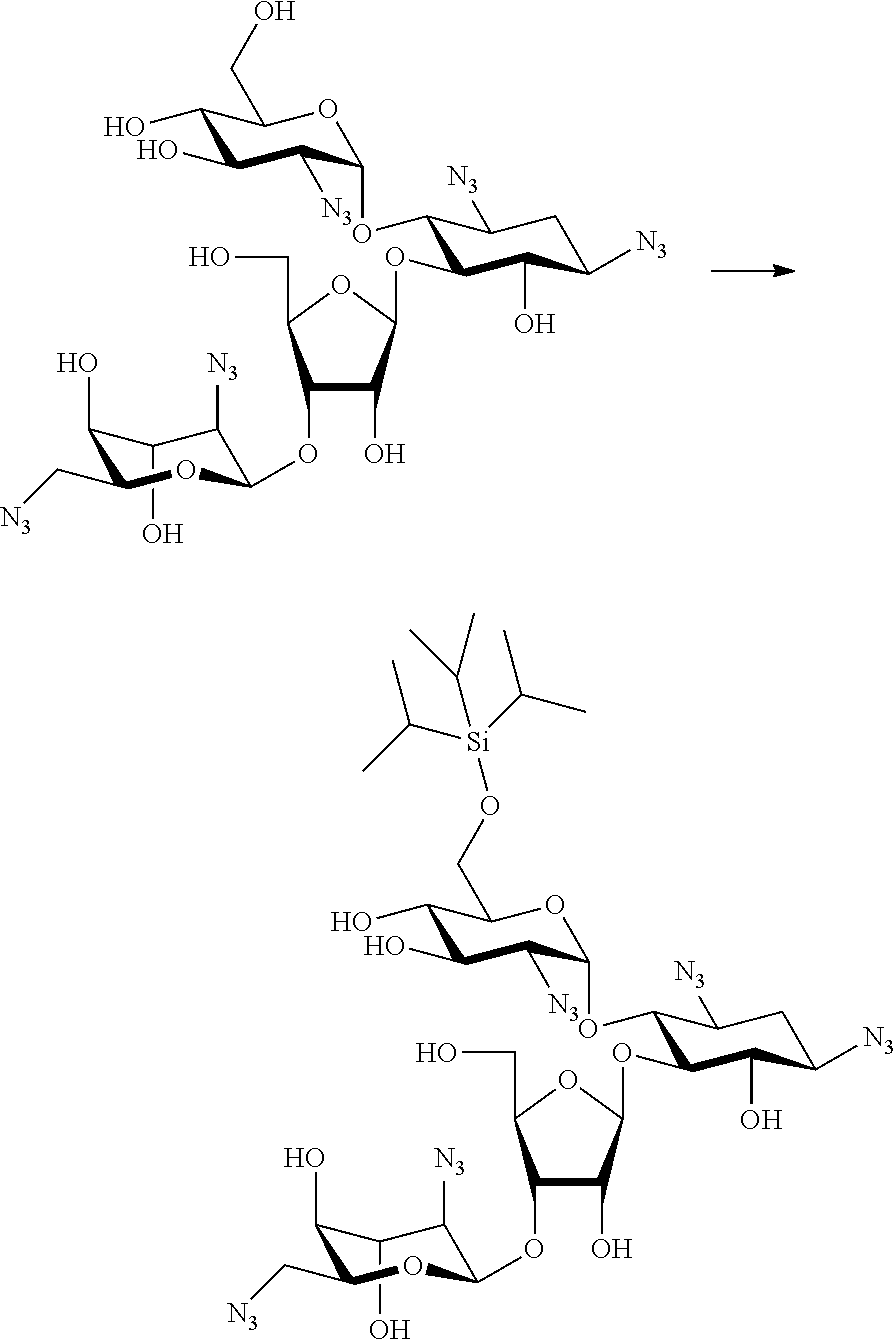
OC1C(O)C(C[N3])OC(OC2C(O)C(OC3C(OC4C([N3])C(O)C(O)C(CO[Si](C(C)C)(C(C)C)C(C)C)O4)C([N3])CC([N3])C3O)OC2CO)C1[N3].OC1C(O)C(C[N3])OC(OC2C(O)C(OC3C(OC4C([N3])C(O)C(O)C(CO)O4)C([N3])CC([N3])C3O)OC2CO)C1[N3]
